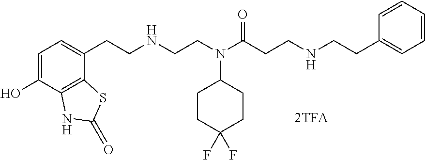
C1=C(O)C2=C(C(CCNCCN(C(CCNCCC3=CC=CC=C3)=O)C3CCC(F)(F)CC3)=C1)SC(=O)N2
